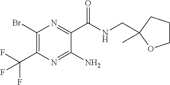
C1(Br)=C(C(F)(F)F)N=C(N)C(C(NCC2(C)CCCO2)=O)=N1
